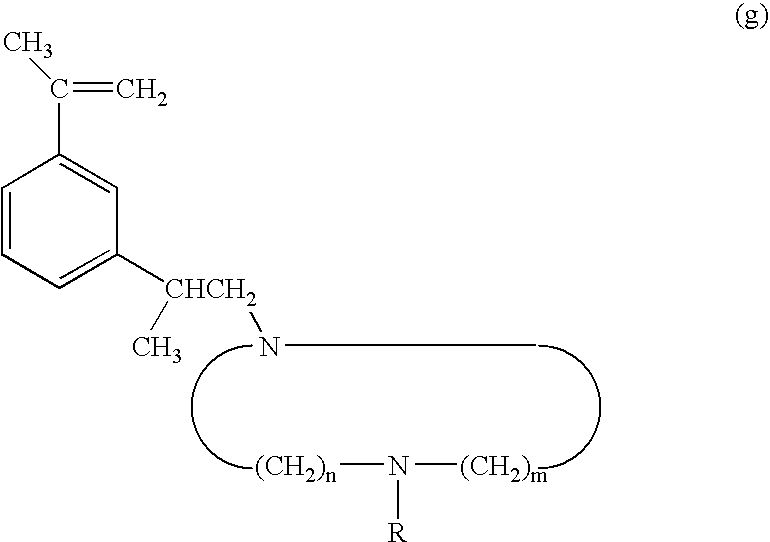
C1=CC=C([CHCH2](C)NC)C=C1C(=C)C.[(CH2)n]N([(CH2)m])[R]
